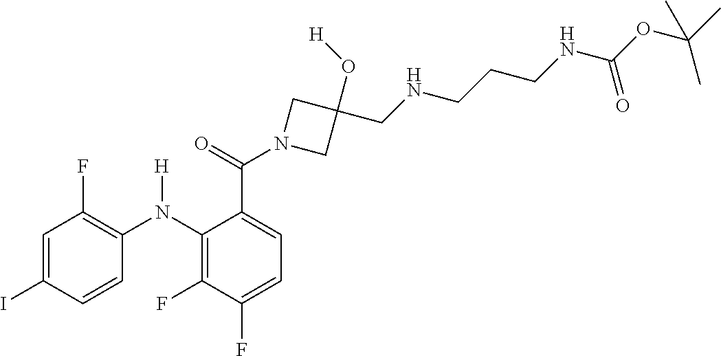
C1=C(I)C=CC(N(C2=C(F)C(F)=CC=C2C(=O)N2CC(O[H])(CNCCCNC(=O)OC(C)(C)C)C2)[H])=C1F
